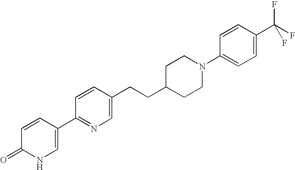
C1(=O)NC=C(C2=NC=C(CCC3CCN(C4=CC=C(C(F)(F)F)C=C4)CC3)C=C2)C=C1
